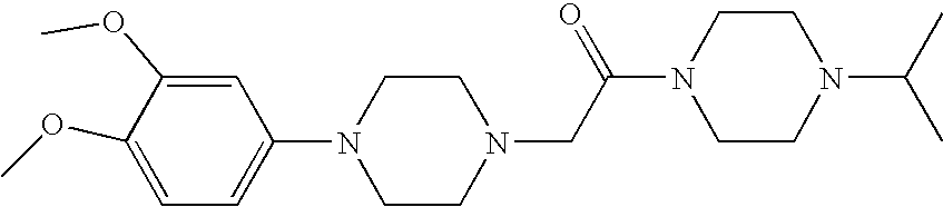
C1(N2CCN(CC(N3CCN(C(C)C)CC3)=O)CC2)=CC=C(OC)C(OC)=C1
